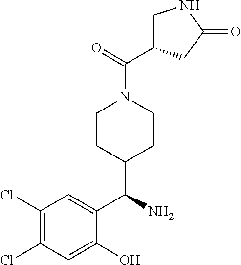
C1(Cl)=C(Cl)C=C(O)C(C(N)C2CCN(C(=O)C3CNC(=O)C3)CC2)=C1
